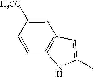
C1=CC2=C(C=C1[H3CO])C=C(C)N2
